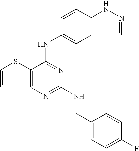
C12=C(C(NC3=CC4=C(C=C3)NN=C4)=NC(NCC3=CC=C(F)C=C3)=N1)SC=C2
